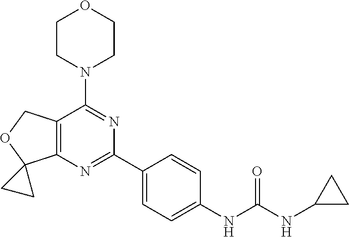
C12=C(N=C(C3=CC=C(NC(NC4CC4)=O)C=C3)N=C1N1CCOCC1)C1(OC2)CC1
